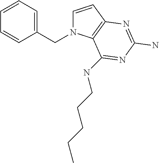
C1=CC2=C(N1CC1=CC=CC=C1)C(NCCCCC)=NC(N)=N2
